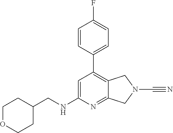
C1=C(NCC2CCOCC2)N=C2C(=C1C1=CC=C(F)C=C1)CN(C#N)C2
